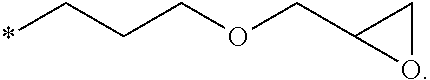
*CCCOCC1CO1
